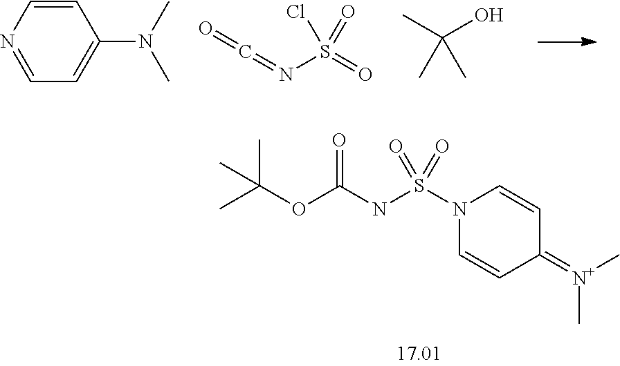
N1(S(=O)(NC(=O)OC(C)(C)C)=O)C=CC(=[N+](C)C)C=C1.C1=CN=CC=C1N(C)C.O=C=NS(=O)(Cl)=O.CC(O)(C)C
